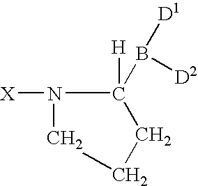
[X]N1C([H])(B([D2])[D1])CCC1
